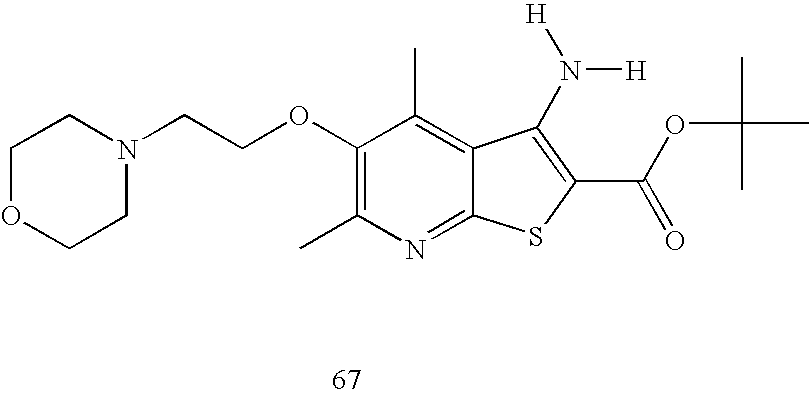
C1(OCCN2CCOCC2)=C(C)N=C2C(=C1C)C(N([H])[H])=C(C(=O)OC(C)(C)C)S2
